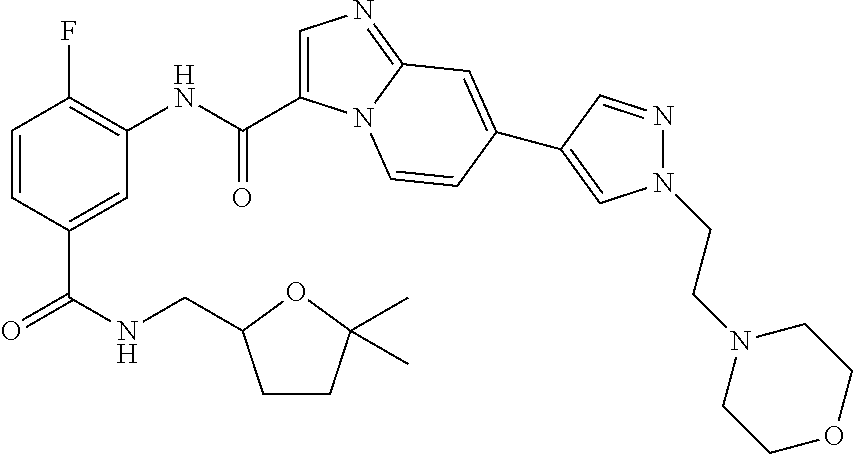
C1=CC(C(=O)NCC2CCC(C)(C)O2)=CC(NC(=O)C2=CN=C3N2C=CC(C2=CN(CCN4CCOCC4)N=C2)=C3)=C1F
